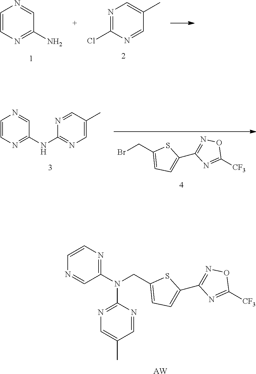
C1=CN=C(N)C=N1.N1=C(Cl)N=CC(C)=C1.N1=C(N(CC2=CC=C(C3=NOC([CF3])=N3)S2)C2=NC=C(C)C=N2)C=NC=C1.[AW].BrCC1=CC=C(C2=NOC([CF3])=N2)S1.C1=CN=C(NC2=NC=C(C)C=N2)C=N1
